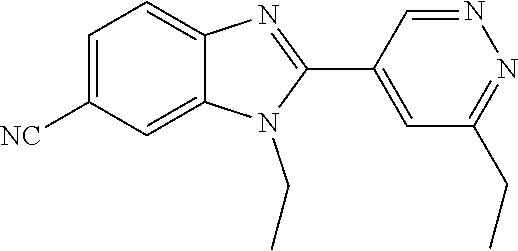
C1=C([NC])C=C2C(=C1)N=C(C1=CC(CC)=NN=C1)N2CC
